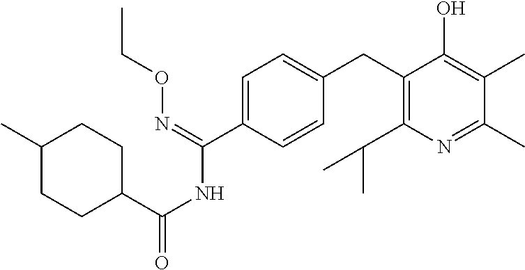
C1(CC2=C(C(C)C)N=C(C)C(C)=C2O)=CC=C(C(NC(=O)C2CCC(C)CC2)=NOCC)C=C1
